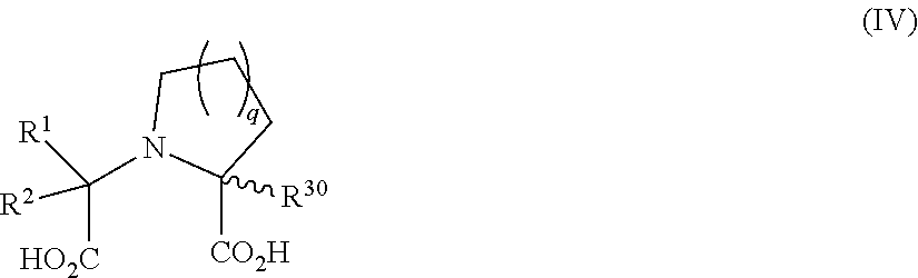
C([HO2C])([R1])(N1C([CO2H])([R30])CCC1)[R2]
